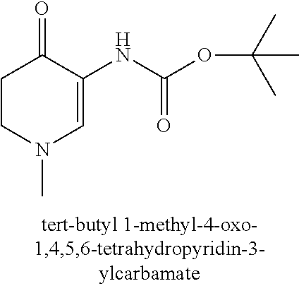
C1CN(C)C=C(NC(OC(C)(C)C)=O)C1=O
